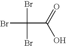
O=C(O)C(Br)(Br)Br
